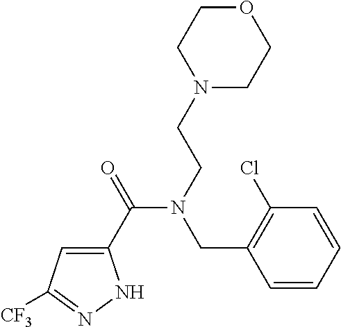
C1(C(=O)N(CCN2CCOCC2)CC2=C(Cl)C=CC=C2)=CC([CF3])=NN1
